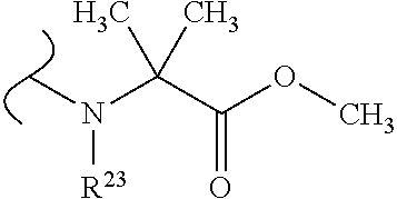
CN(C(C(OC)=O)(C)C)[R23]
